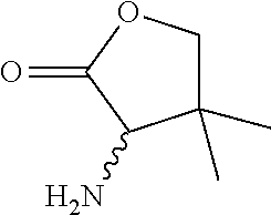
NC1C(C)(C)COC1=O
